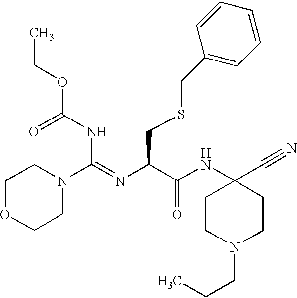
C1CN(CCC)CCC1(C#N)NC(C(N=C(NC(OCC)=O)N1CCOCC1)CSCC1=CC=CC=C1)=O.[H]
